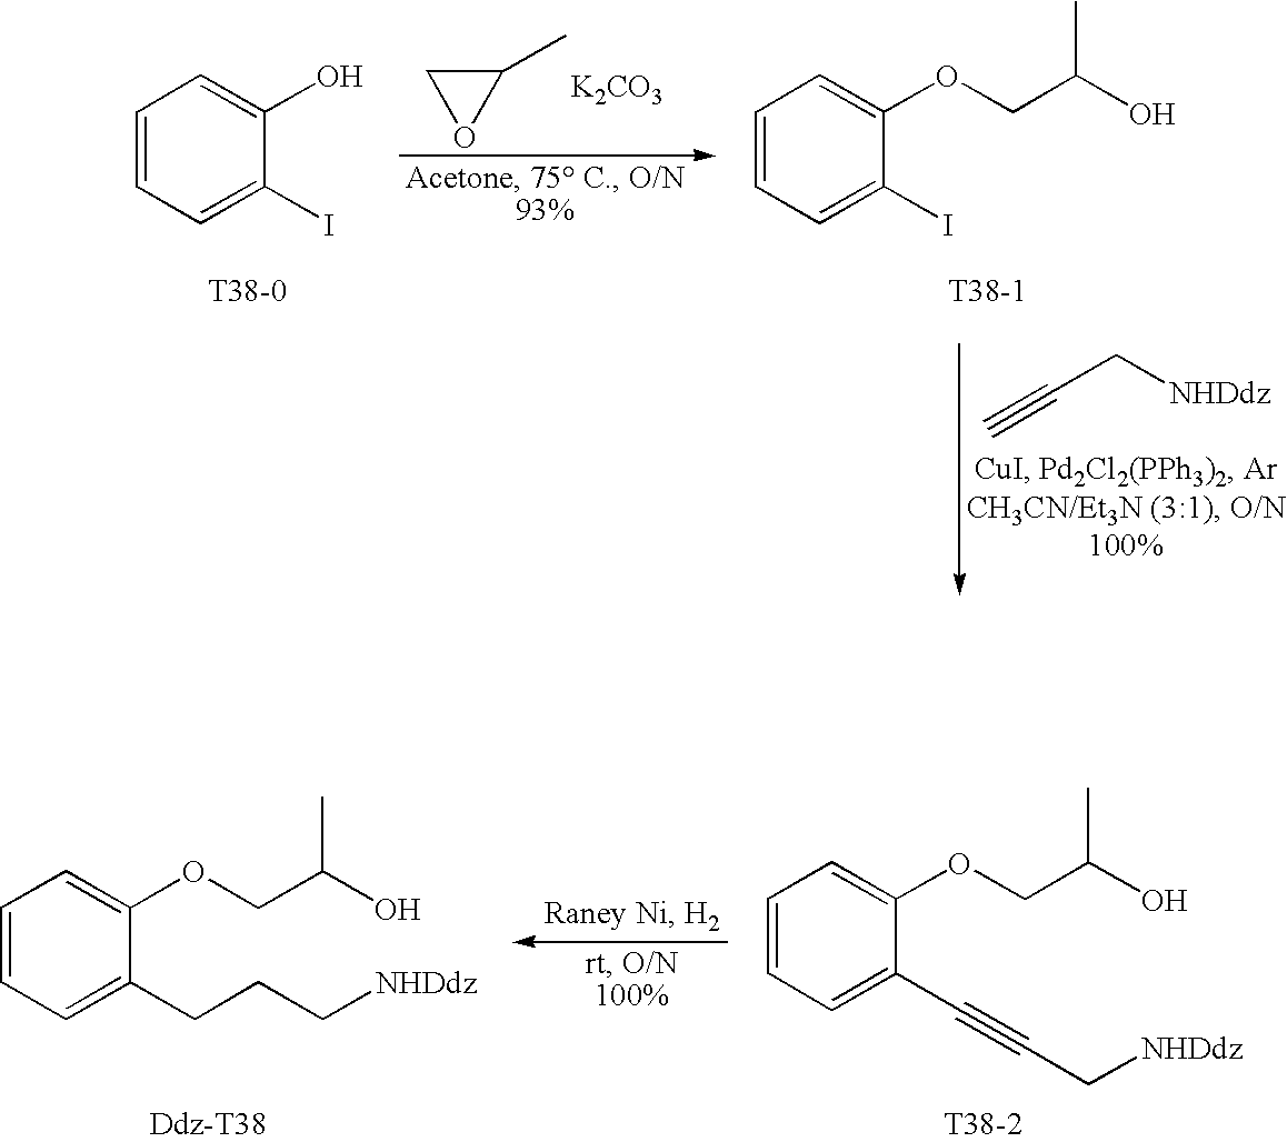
C1=CC=C(I)C(O)=C1.C1=CC=C(I)C(OCC(O)C)=C1.[T38-1].C1(C)CO1.[K2CO3].C#CC[NHDdz].C1=CC=C(CCC[NHDdz])C(OCC(O)C)=C1.C1=CC=C(C#CC[NHDdz])C(OCC(O)C)=C1.[T38-2].[Ddz-T38]
